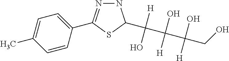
C1=CC(C2=NNC(C([H])(O)C(O)([H])C(O)([H])CO)S2)=CC=C1C
